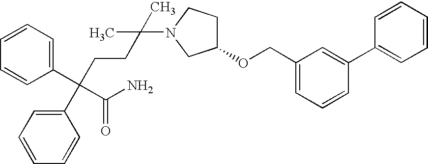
C1(C(CCC(C)(C)N2CC(OCC3=CC=CC(C4=CC=CC=C4)=C3)CC2)(C2=CC=CC=C2)C(N)=O)=CC=CC=C1
